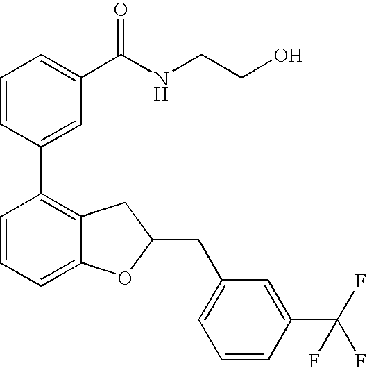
C1=CC(C2=C3C(=CC=C2)OC(CC2=CC=CC(C(F)(F)F)=C2)C3)=CC(C(NCCO)=O)=C1
